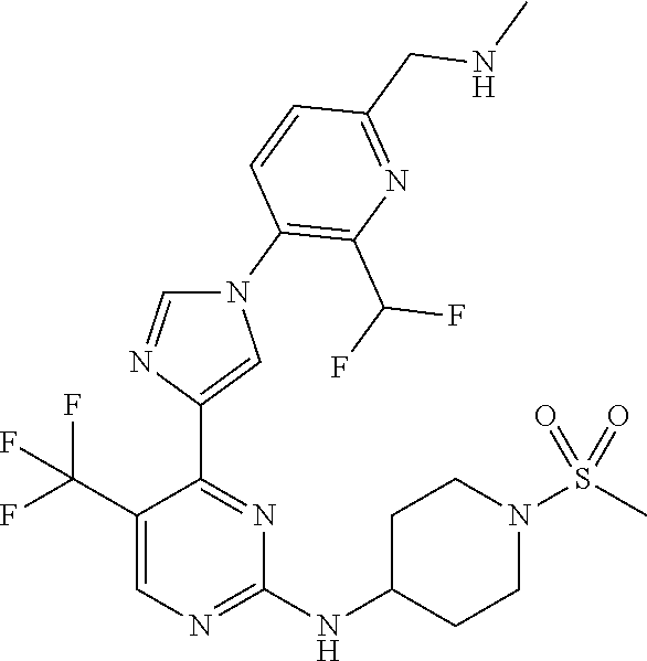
C1(C(F)(F)F)=CN=C(NC2CCN(S(C)(=O)=O)CC2)N=C1C1=CN(C2=C(C(F)F)N=C(CNC)C=C2)C=N1
